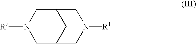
C1C2CC(CN1[R])CN([R1])C2
